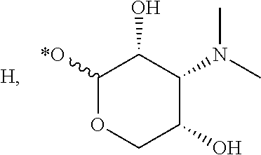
C1([*O])OCC(O)C(N(C)C)C1O
